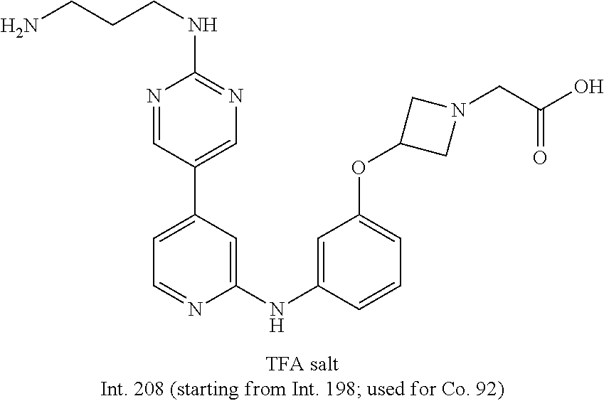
C1=C(C2=CN=C(NCCCN)N=C2)C=C(NC2=CC(OC3CN(CC(O)=O)C3)=CC=C2)N=C1
